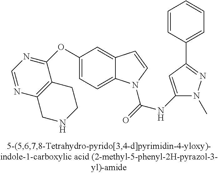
C1(OC2=NC=NC3=C2CCNC3)=CC=C2C(=C1)C=CN2C(=O)NC1=CC(C2=CC=CC=C2)=NN1C
